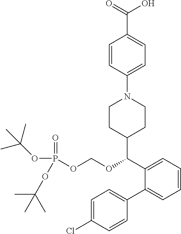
C1=C(Cl)C=CC(C2=CC=CC=C2C(C2CCN(C3=CC=C(C(=O)O)C=C3)CC2)OCOP(=O)(OC(C)(C)C)OC(C)(C)C)=C1
